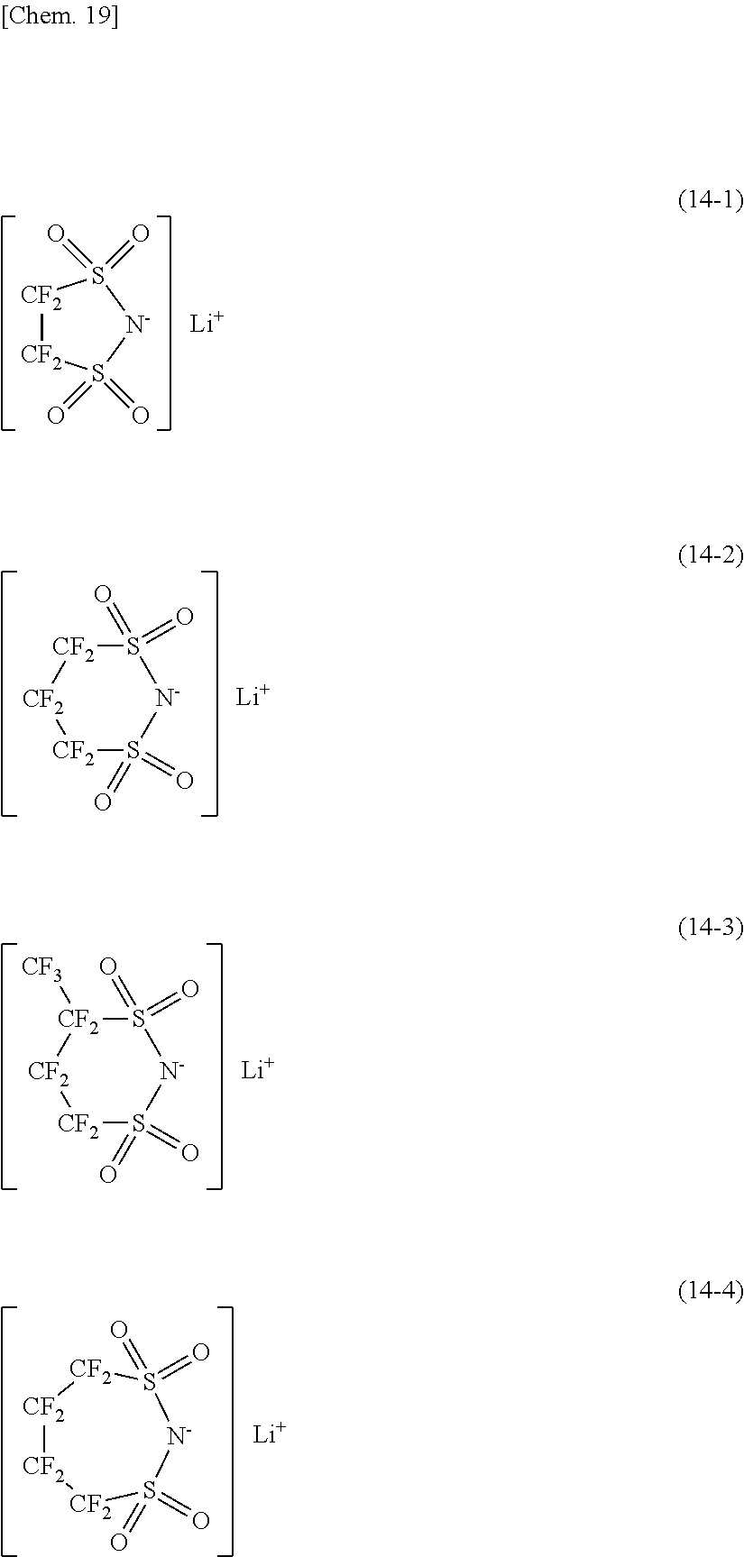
[CF2]1[CF2]S(=O)(=O)[N-]S1(=O)=O.[Li].S1(=O)(=O)[CF2][CF2][CF2]S(=O)(=O)[N-]1.[Li].S1(=O)(=O)[CF2]([CF3])[CF2][CF2]S(=O)(=O)[N-]1.[Li].[CF2]1[CF2][CF2]S(=O)(=O)[N-]S(=O)(=O)[CF2]1.[Li]
